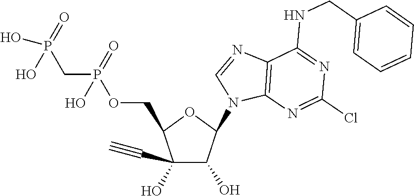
C1(O)(C#C)C(O)C(N2C3=C(N=C2)C(NCC2=CC=CC=C2)=NC(Cl)=N3)OC1COP(=O)(O)CP(=O)(O)O
